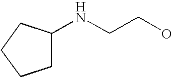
N(CCO)C1CCCC1
